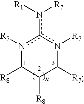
n1([R7])c(n([R1])[R7])n([R7])C([R7])C([R8])C1[R8]
